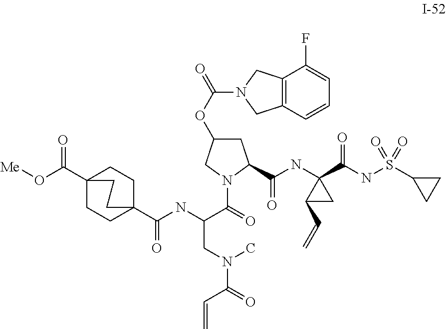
C12(C(O[Me])=O)CCC(C(NC(C(=O)N3CC(OC(=O)N4CC5=C(C4)C=CC=C5F)CC3C(=O)NC3(C(=O)NS(C4CC4)(=O)=O)C(C=C)C3)CN(C(C=C)=O)C)=O)(CC1)CC2
